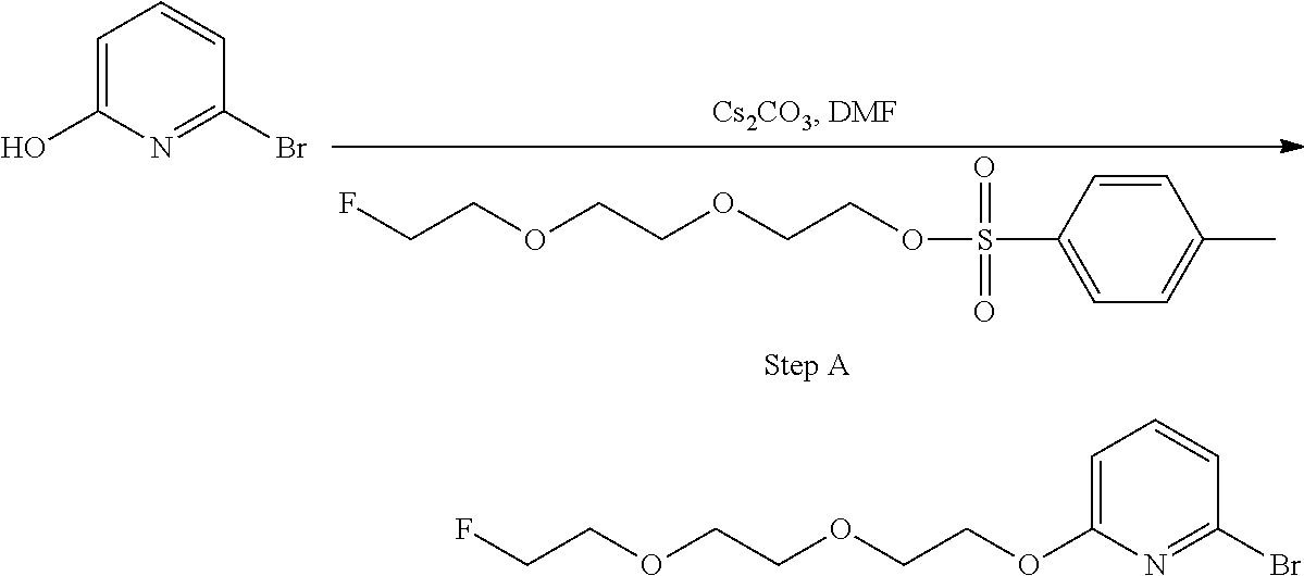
C(COCCOCCOS(C1=CC=C(C)C=C1)(=O)=O)F.C1=C(O)N=C(Br)C=C1.C(COCCOCCOC1=CC=CC(Br)=N1)F
